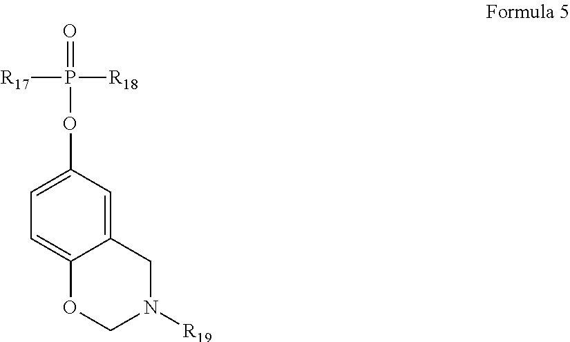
C12=CC(OP(=O)([R18])[R17])=CC=C1OCN([R19])C2
